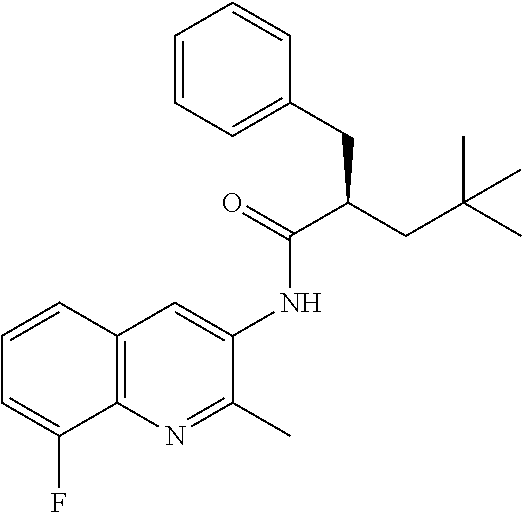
C12=C(C=CC=C1F)C=C(NC(C(CC(C)(C)C)CC1=CC=CC=C1)=O)C(C)=N2
